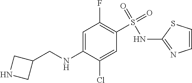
C1=C(NCC2CNC2)C(Cl)=CC(S(=O)(NC2=NC=CS2)=O)=C1F
